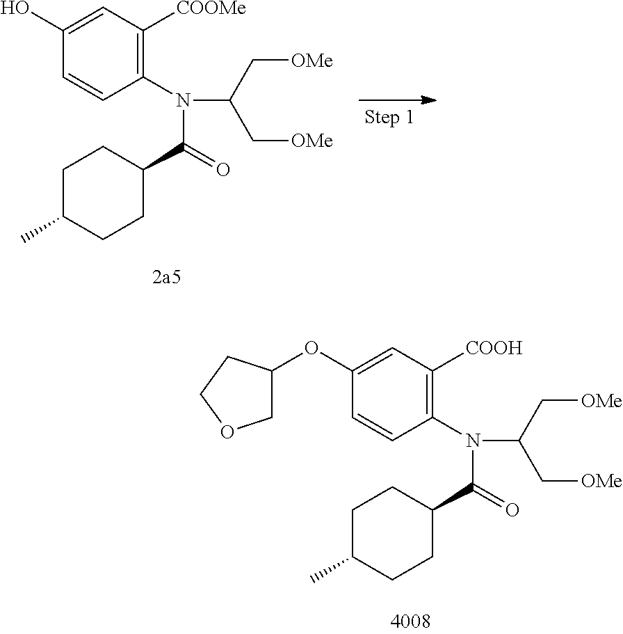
C1(N(C(C[OMe])C[OMe])C(=O)C2CCC(C)CC2)=C([COOMe])C=C(O)C=C1.C1(N(C(C[OMe])C[OMe])C(=O)C2CCC(C)CC2)=C([COOH])C=C(OC2COCC2)C=C1
